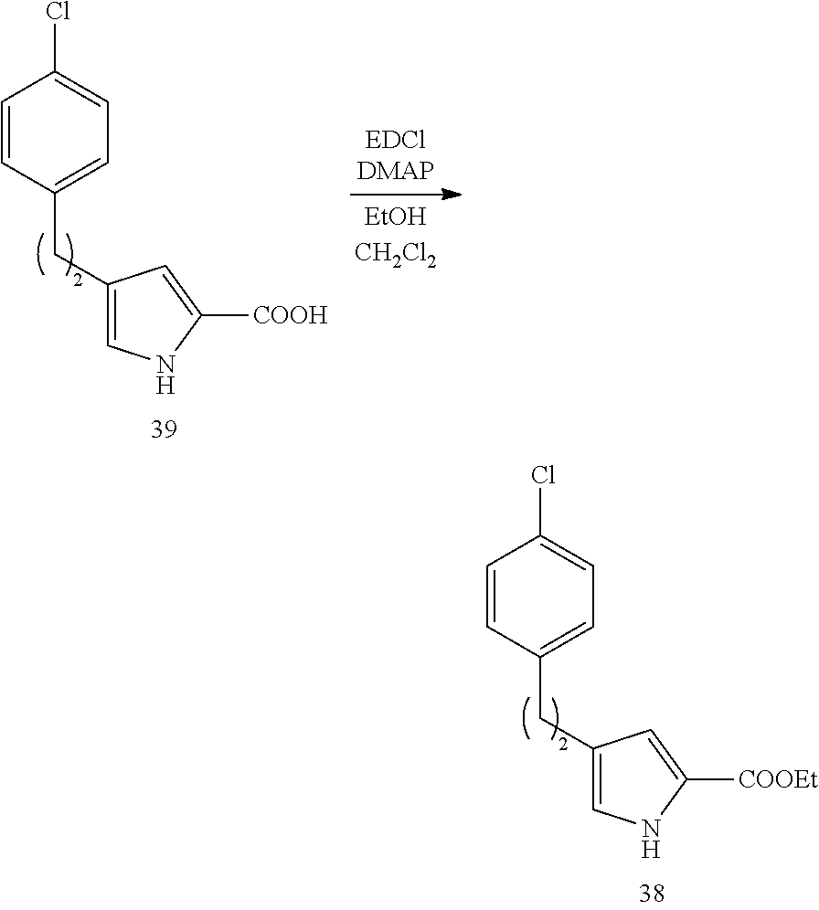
C1=CC(CC2=CNC([COOH])=C2)=CC=C1Cl.C1=CC(CC2=CNC([COOEt])=C2)=CC=C1Cl
